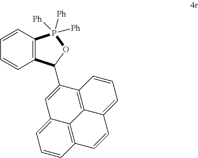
C1=CC2=C(C=C1)C(C1=CC3=CC=CC4=C3C3=C1C=CC=C3C=C4)OP2([Ph])([Ph])[Ph]
